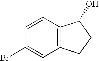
C1=CC2=C(C=C1Br)CCC2O
